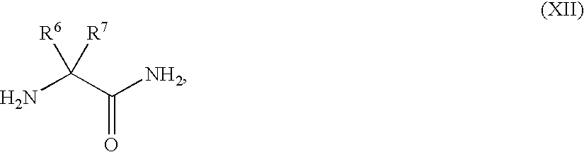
NC(C([NH2])=O)([R6])[R7]
